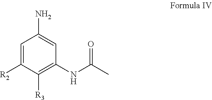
C1=C([R2])C([R3])=C(NC(=O)C)C=C1N
